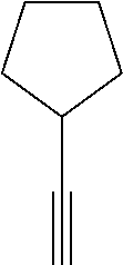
C1(C#C)CCCC1
